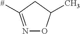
N1=C([#])CC(C)O1
